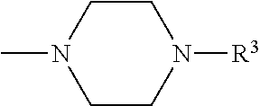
N1(C)CCN([R3])CC1
